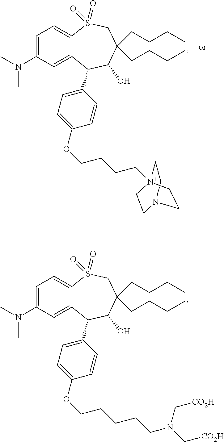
C1(N(C)C)=CC=C2C(=C1)C(C1=CC=C(OCCCCCN(C[CO2H])C[CO2H])C=C1)C(O)C(CCCC)(CCCC)CS2(=O)=O.C1(N(C)C)=CC=C2C(=C1)C(C1=CC=C(OCCCC[N+]34CCN(CC3)CC4)C=C1)C(O)C(CCCC)(CCCC)CS2(=O)=O
